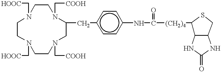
C1CN(C[COOH])CC(Cc2ccc(NC(=O)[(CH2)4]C3C4C(CS3)NC(=O)N4)cc2)N(C[COOH])CCN(C[HOOC])CCN1C[HOOC]
